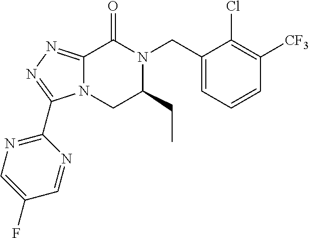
C12=NN=C(C3=NC=C(F)C=N3)N1CC(CC)N(CC1=CC=CC([CF3])=C1Cl)C2=O
